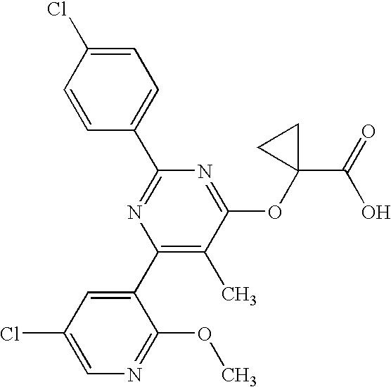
C1=CC(C2=NC(C3=CC(Cl)=CN=C3OC)=C(C)C(OC3(C(=O)O)CC3)=N2)=CC=C1Cl
